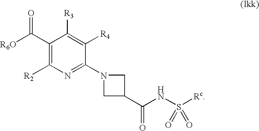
C1(C([R6O])=O)=C([R2])N=C(N2CC(C(NS([Rc])(=O)=O)=O)C2)C([R4])=C1[R3]
